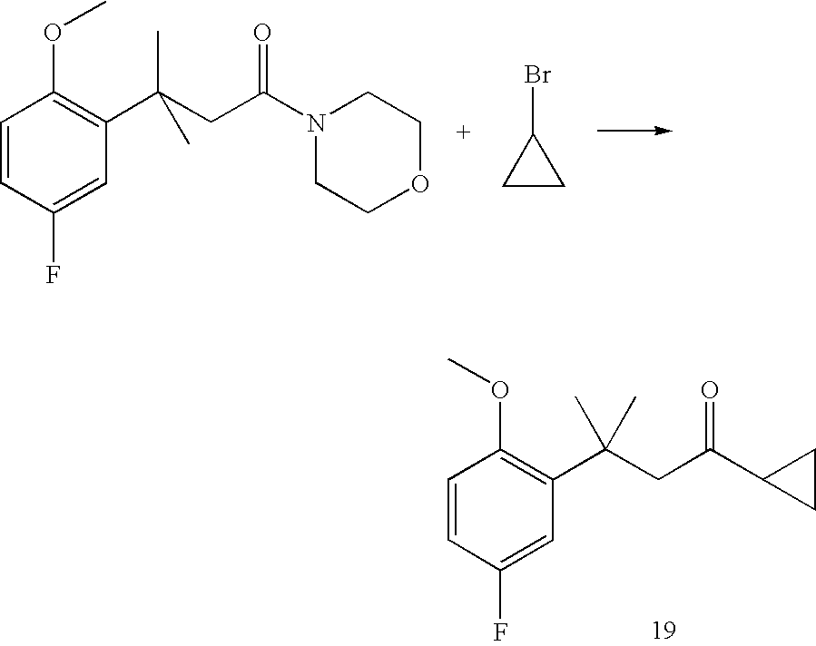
C1=CC(F)=CC(C(CC(N2CCOCC2)=O)(C)C)=C1OC.C1CC1Br.C1=CC(F)=CC(C(CC(C2CC2)=O)(C)C)=C1OC
